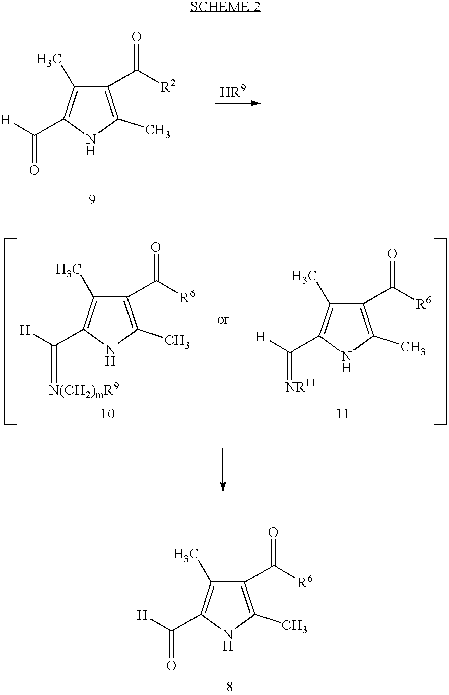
C1(C)=C(C([H])=O)NC(C)=C1C([R2])=O.C1(C)=C(C([H])=O)NC(C)=C1C([R6])=O.C1(C)=C(C([H])=[N(CH2)mR9])NC(C)=C1C([R6])=O.C1(C)=C(C([H])=[NR11])NC(C)=C1C([R6])=O
